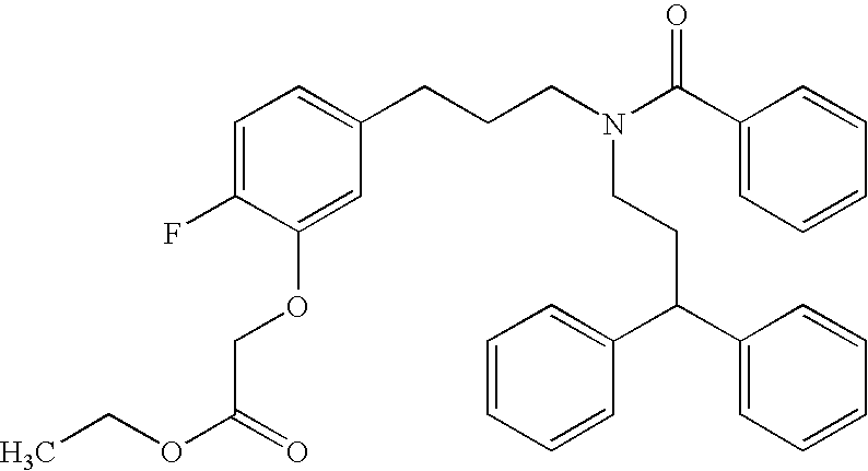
C1(CCCN(C(C2=CC=CC=C2)=O)CCC(C2=CC=CC=C2)C2=CC=CC=C2)=CC=C(F)C(OCC(OCC)=O)=C1
